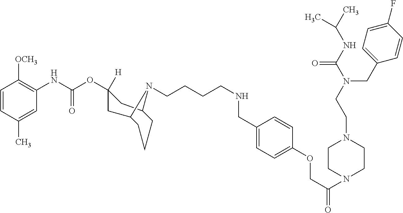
C1=CC(C)=CC(NC(OC2([H])CC3CCCC(C2)N3CCCCNCC2=CC=C(OCC(=O)N3CCN(CCN(C(NC(C)C)=O)CC4=CC=C(F)C=C4)CC3)C=C2)=O)=C1[OCH3]
